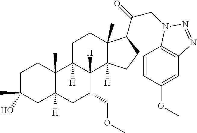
C1C(C)(O)CC2([H])C(C)(C1)C1([H])C([H])(C(COC)C2)C2([H])C(C)(CC1)C(C(CN1C3=C(C=C(OC)C=C3)N=N1)=O)CC2
